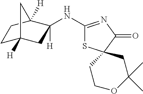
C1C2([H])CC(NC3=NC(=O)C4(S3)CCOC(C)(C)C4)([H])C([H])(C1)C2
